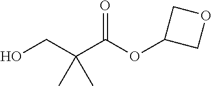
C(C(C(OC1COC1)=O)(C)C)O
